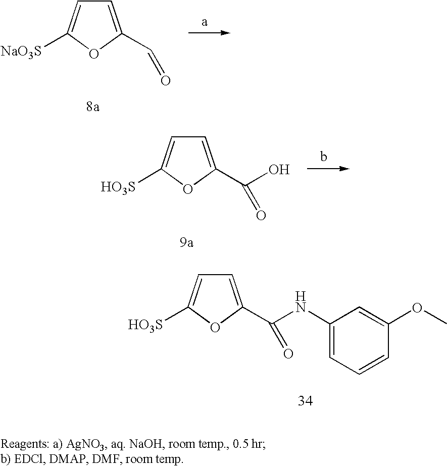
C1=C(C=O)OC([NaO3S])=C1.C1=C(C(=O)O)OC([HO3S])=C1.C1=C(C(=O)NC2=CC=CC(OC)=C2)OC([HO3S])=C1
